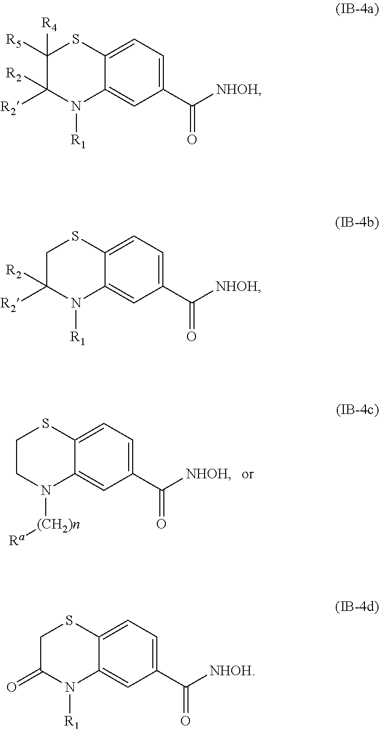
C1CN([(CH2)n][Ra])C2=CC(C([NHOH])=O)=CC=C2S1.C1([R4])([R5])C([R2])([R2])N([R1])C2=CC(C([NHOH])=O)=CC=C2S1.C1C([R2])([R2])N([R1])C2=CC(C([NHOH])=O)=CC=C2S1.C1C(=O)N([R1])C2=CC(C([NHOH])=O)=CC=C2S1
